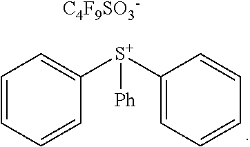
C1=CC=CC([S+](C2=CC=CC=C2)[Ph])=C1.[C4F9SO3-]
